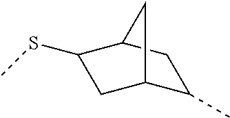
C1(C)C2CC(SC)C(C1)C2
